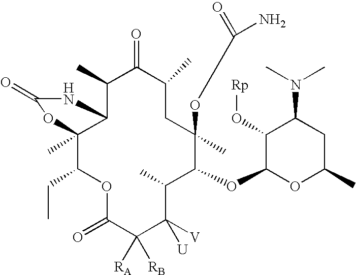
C1(C)C2C(C)(C(CC)OC(=O)C([RB])([RA])C([V])([U])C(C)C(OC3OC(C)CC(N(C)C)C3O[Rp])C(C)(OC(=O)N)CC(C)C1=O)OC(=O)N2
